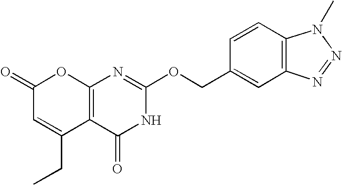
C12=C(C(=O)NC(OCC3=CC4=C(C=C3)N(C)N=N4)=N1)C(CC)=CC(=O)O2
